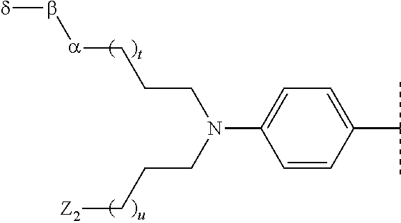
C1(C(C)C)=CC=C(N(CCC[a]b[d])CCC[Z2])C=C1
